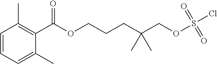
C1=CC=C(C)C(C(OCCCC(COS(Cl)(=O)=O)(C)C)=O)=C1C
